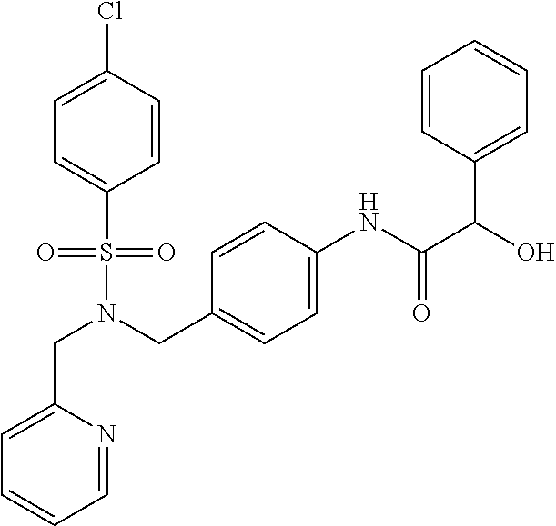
C1=C(CN(S(=O)(=O)C2=CC=C(Cl)C=C2)CC2=CC=C(NC(=O)C(C3=CC=CC=C3)O)C=C2)N=CC=C1
